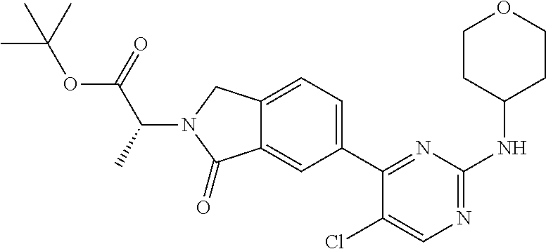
C12=CC(C3=NC(NC4CCOCC4)=NC=C3Cl)=CC=C1CN(C(C(OC(C)(C)C)=O)C)C2=O
